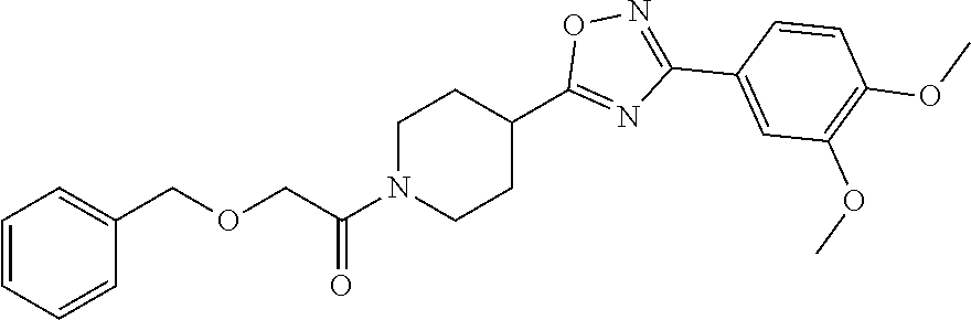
C1N(C(=O)COCC2=CC=CC=C2)CCC(C2=NC(C3=CC(OC)=C(OC)C=C3)=NO2)C1
